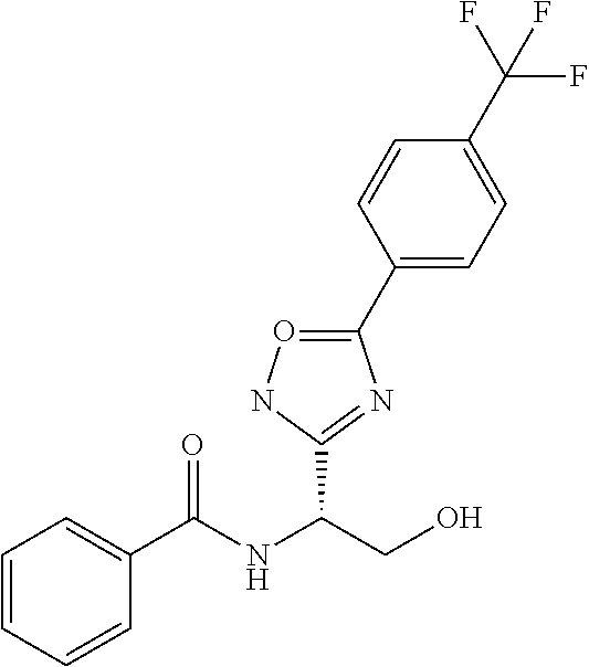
C1(C2=CC=C(C(F)(F)F)C=C2)=ONC(C(NC(C2=CC=CC=C2)=O)CO)=N1
